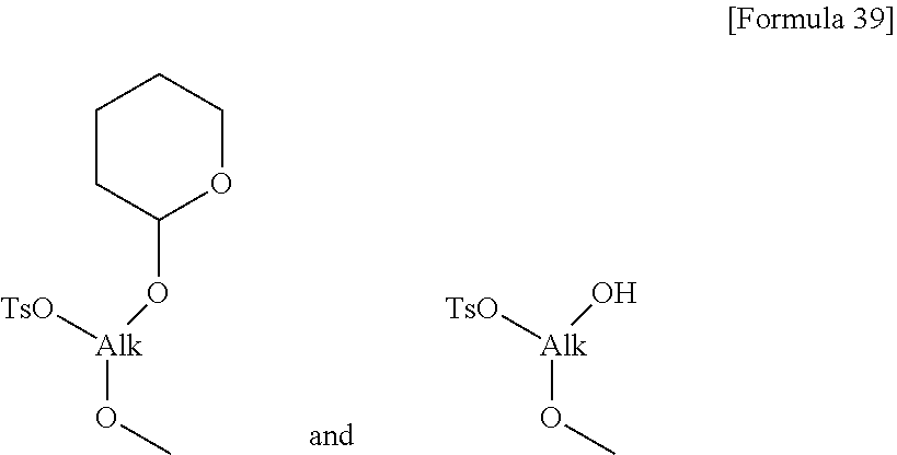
C1CC(O[Alk]([TsO])OC)OCC1.O[Alk]([TsO])OC
